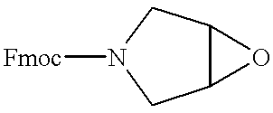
C12C(CN([Fmoc])C1)O2
